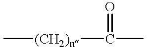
C[(CH2)n]C(C)=O
